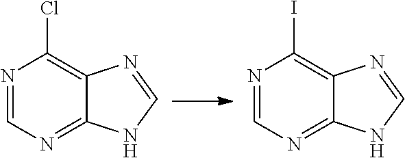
N1=CN=C2C(=C1Cl)N=CN2.N1=CN=C2C(=C1I)N=CN2
